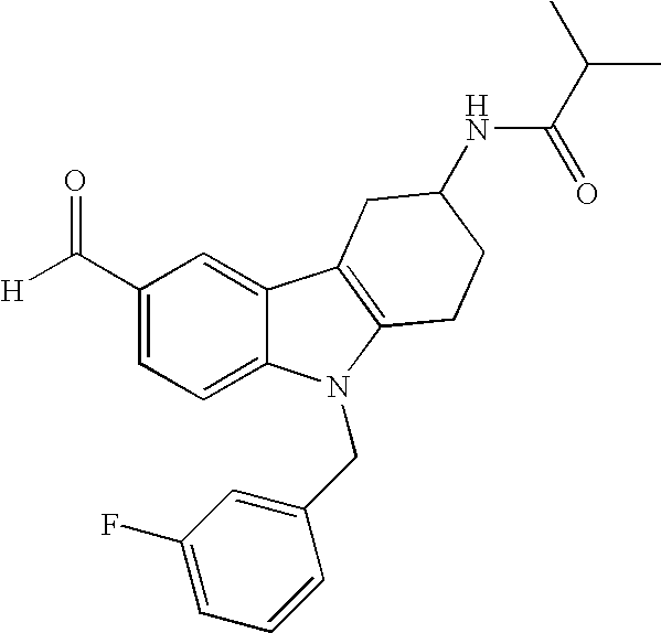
C1(C([H])=O)=CC=C2C(=C1)C1=C(N2CC2=CC(F)=CC=C2)CCC(NC(C(C)C)=O)C1
